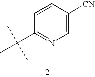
C1=CC(C(C)(C)C)=NC=C1[CN]
